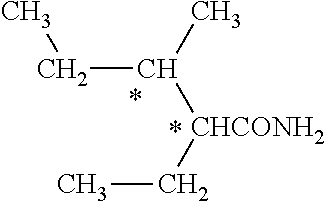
CC[CHCONH2]C(C)CC
